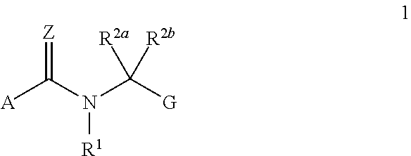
[A]C(N(C([G])([R2a])[R2b])[R1])=[Z]
